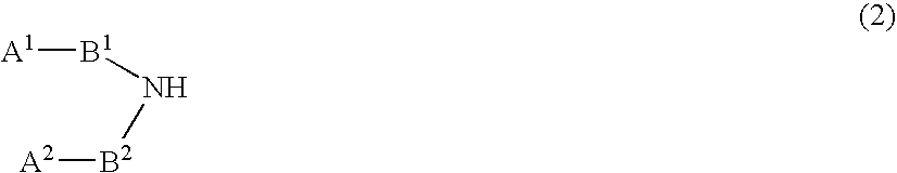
[A1][B1]N[B2][A2]
